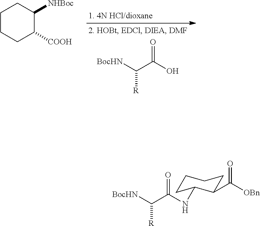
C1CCC([COOH])C([NHBoc])C1.[BocHN]C(C(O)=O)[R].C1CC(NC(C([BocHN])[R])=O)C(C([OBn])=O)CC1
